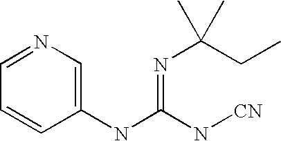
N1=CC=CC(NC(N[CN])=NC(CC)(C)C)=C1
